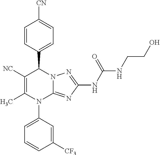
C1=CC(C2C([NC])=C(C)N(C3=CC=CC([CF3])=C3)C3=NC(NC(NCCO)=O)=NN23)=CC=C1[CN]
